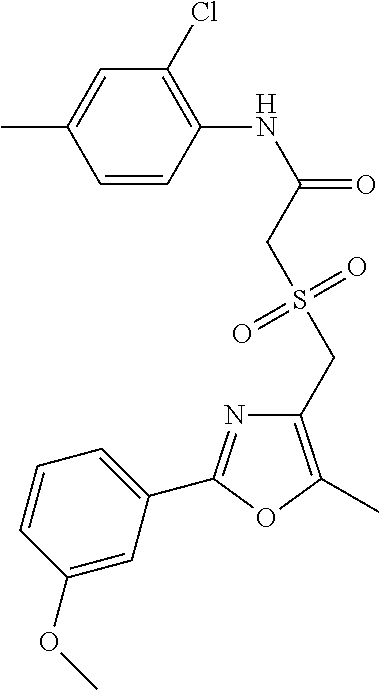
C1=CC(NC(=O)CS(CC2=C(C)OC(C3=CC=CC(OC)=C3)=N2)(=O)=O)=C(Cl)C=C1C
